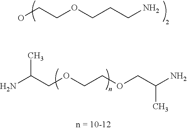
OCCOCCCN.NC(COCCOCC(N)C)C
